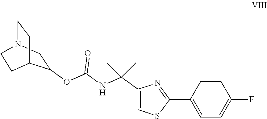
C1=CC(C2=NC(C(NC(OC3CN4CCC3CC4)=O)(C)C)=CS2)=CC=C1F
